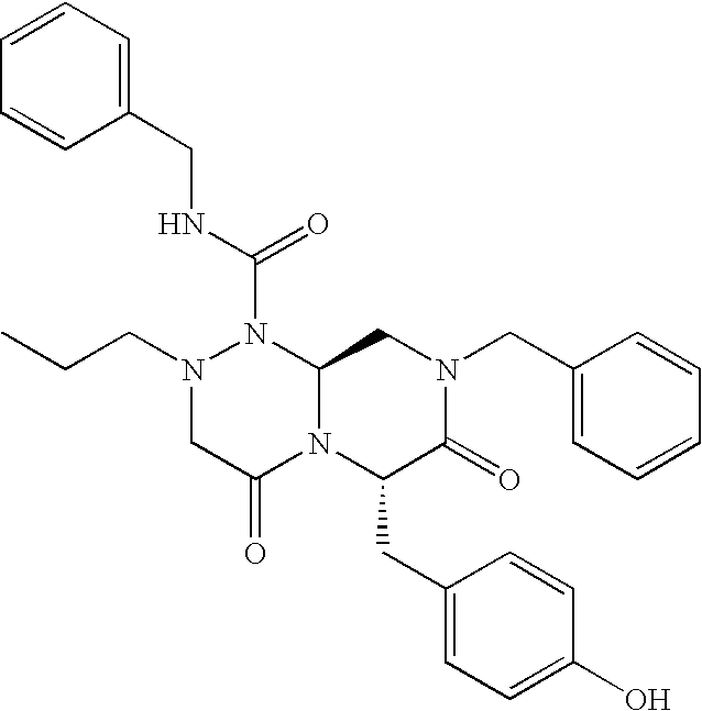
N(C(=O)N1N(CCC)CC(=O)N2C1CN(CC1=CC=CC=C1)C(=O)C2CC1=CC=C(O)C=C1)CC1=CC=CC=C1
